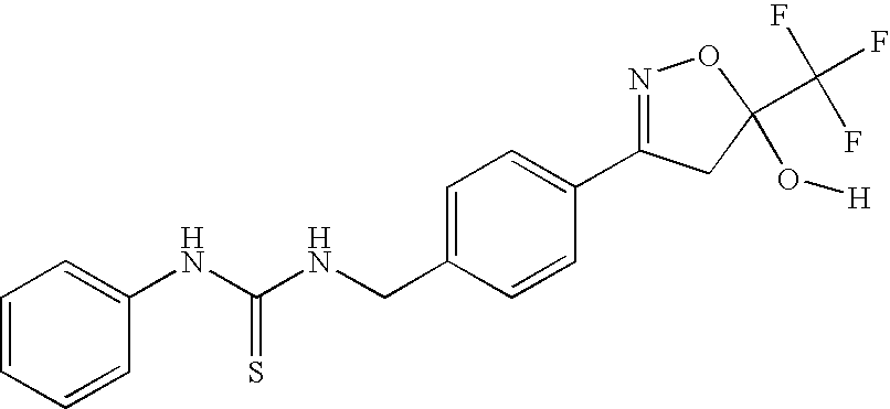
C1=CC=CC(NC(NCC2=CC=C(C3=NOC(C(F)(F)F)(O[H])C3)C=C2)=S)=C1
